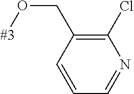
[#3]OCC1=C(Cl)N=CC=C1
